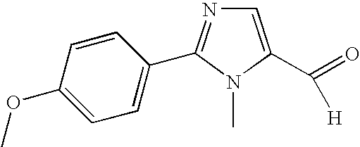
C1=C(C(=O)[H])N(C)C(C2=CC=C(OC)C=C2)=N1
